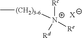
C[(CH2)3-6][N+]([Rd])([Re])[Rc].[X]
